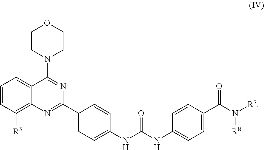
C1=CC([R3])=C2C(=C1)C(N1CCOCC1)=NC(C1=CC=C(NC(NC3=CC=C(C(N([R8])[R7])=O)C=C3)=O)C=C1)=N2
